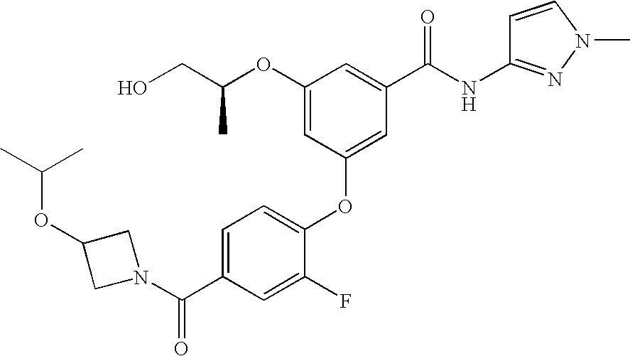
C1(OC2=CC(C(NC3=NN(C)C=C3)=O)=CC(OC(CO)C)=C2)=CC=C(C(=O)N2CC(OC(C)C)C2)C=C1F
